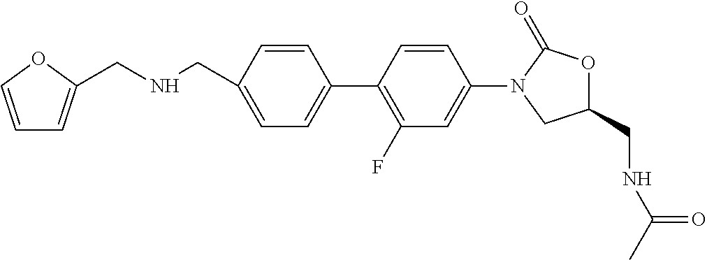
C1(CNC(=O)C)OC(=O)N(C2=CC(F)=C(C3=CC=C(CNCC4=CC=CO4)C=C3)C=C2)C1
